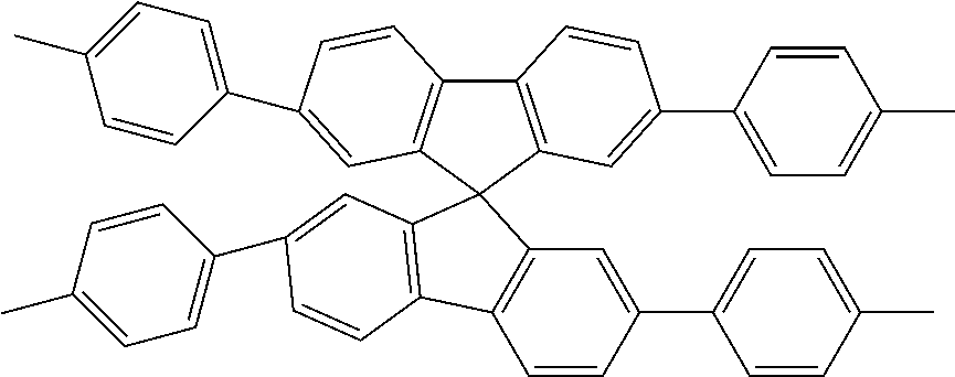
C12=C(C=C(C3=CC=C(C)C=C3)C=C1)C1(C3=C2C=CC(C2=CC=C(C)C=C2)=C3)C2=C(C=CC(C3=CC=C(C)C=C3)=C2)C2=C1C=C(C1=CC=C(C)C=C1)C=C2
